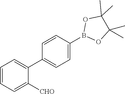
C1=CC(B2OC(C)(C)C(C)(C)O2)=CC=C1C1=CC=CC=C1[CHO]
